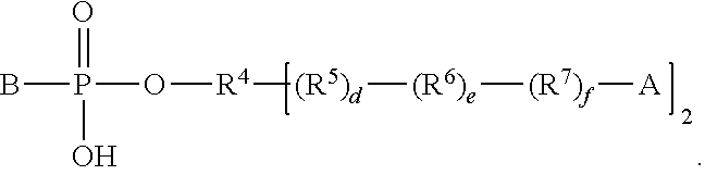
BP(O[R4][(R5)d][(R6)e][(R7)f][A])(=O)O
